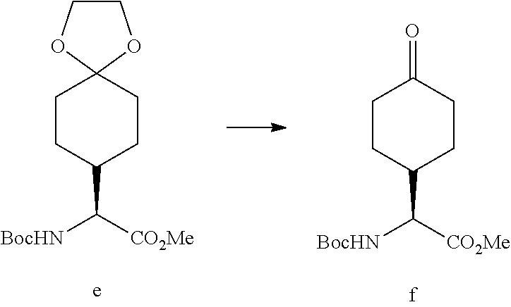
C1COC2(O1)CCC(C([CO2Me])[BocHN])CC2.C1(=O)CCC(C([CO2Me])[BocHN])CC1
